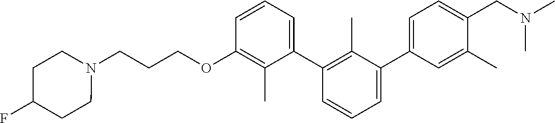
C1(OCCCN2CCC(F)CC2)=C(C)C(C2=C(C)C(C3=CC=C(CN(C)C)C(C)=C3)=CC=C2)=CC=C1
